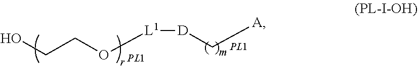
C(CO[L1][D]C[A])O
